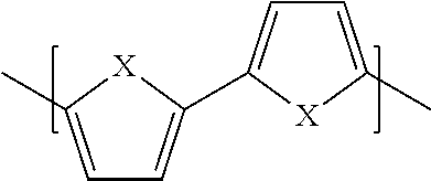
C1=C(C)[X]C(C2=CC=C(C)[X]2)=C1
